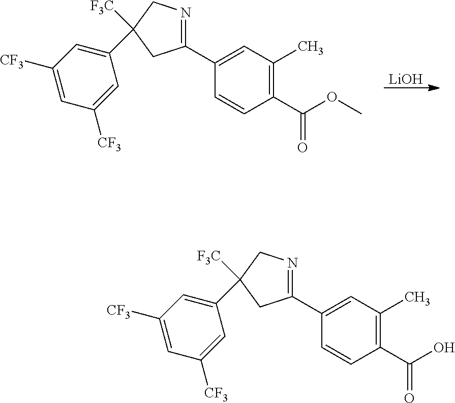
C1(C2=NCC([F3C])(C3=CC([CF3])=CC([CF3])=C3)C2)=CC(C)=C(C(O)=O)C=C1.C1(C2=NCC([F3C])(C3=CC([CF3])=CC([CF3])=C3)C2)=CC(C)=C(C(OC)=O)C=C1.[LiOH]
